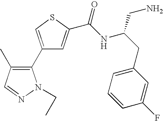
C1(C2=C(C)C=NN2CC)=CSC(C(NC(CC2=CC=CC(F)=C2)CN)=O)=C1
